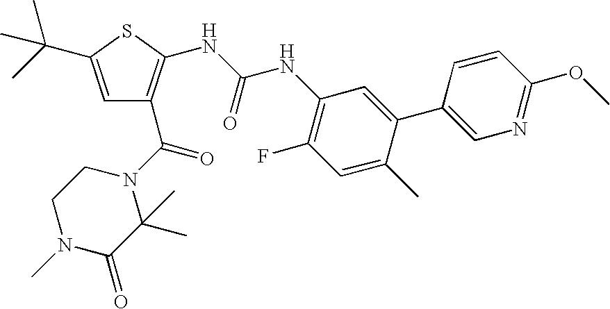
C1=C(C(C)(C)C)SC(NC(=O)NC2=C(F)C=C(C)C(C3=CN=C(OC)C=C3)=C2)=C1C(=O)N1CCN(C)C(=O)C1(C)C
